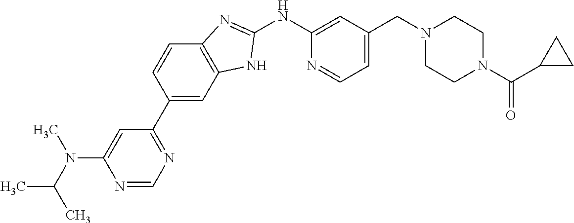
N1=CN=C(C2=CC3=C(C=C2)N=C(NC2=CC(CN4CCN(C(C5CC5)=O)CC4)=CC=N2)N3)C=C1N(C(C)C)C
